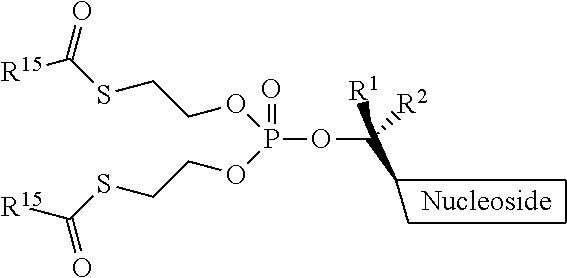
O(P(OC(C)([R1])[R2])(=O)OCCSC([R15])=O)CCSC([R15])=O
